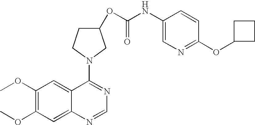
C12=CC(OC)=C(OC)C=C1N=CN=C2N1CCC(OC(=O)NC2=CN=C(OC3CCC3)C=C2)C1
